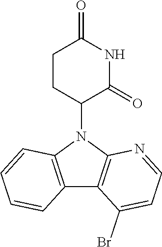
N1(C2CCC(=O)NC2=O)C2=C(C3=C1C=CC=C3)C(Br)=CC=N2
